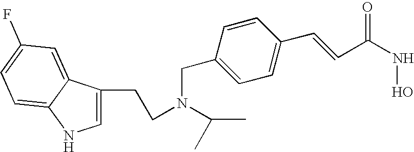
C1=C(CCN(C(C)C)CC2=CC=C(C=CC(NO)=O)C=C2)C2=CC(F)=CC=C2N1
